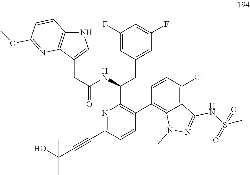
N1=C(C#CC(O)(C)C)C=CC(C2=C3C(=C(Cl)C=C2)C(NS(C)(=O)=O)=NN3C)=C1C(NC(CC1=CNC2=C1N=C(OC)C=C2)=O)CC1=CC(F)=CC(F)=C1
